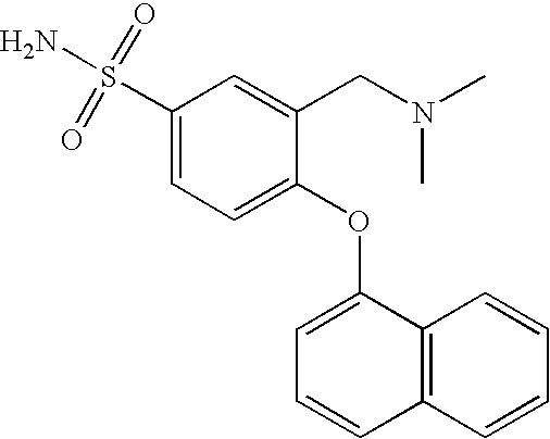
C1(S(=O)(=O)N)=CC=C(OC2=CC=CC3=C2C=CC=C3)C(CN(C)C)=C1
